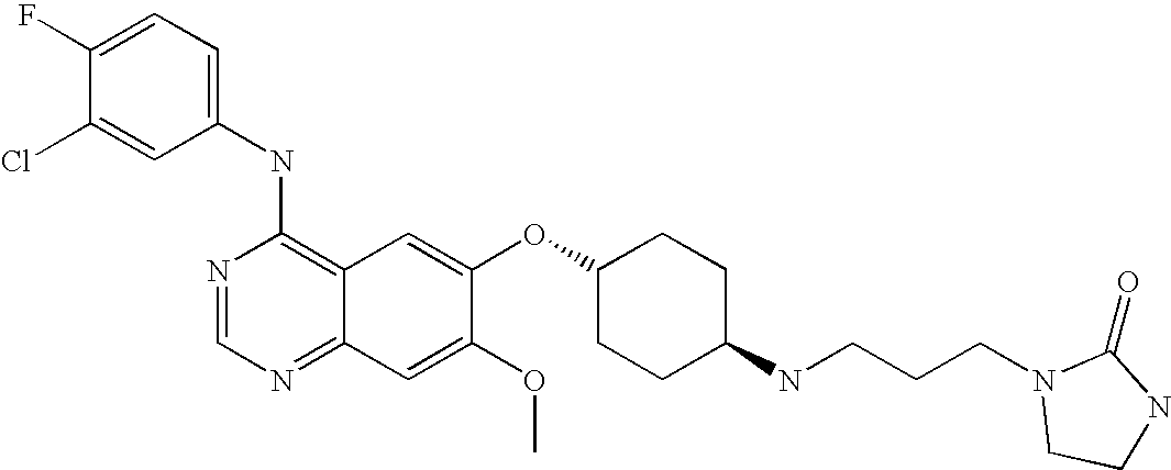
C1=C(Cl)C(F)=CC=C1NC1=C2C(=NC=N1)C=C(OC)C(OC1CCC(NCCCN3CCNC3=O)CC1)=C2
